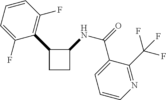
C1=C(F)C(C2CCC2NC(C2=CC=CN=C2C(F)(F)F)=O)=C(F)C=C1
